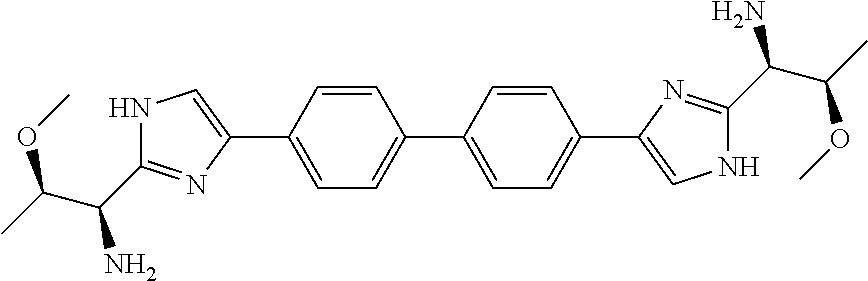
C1=CC(C2=CC=C(C3=CNC(C(C(C)OC)N)=N3)C=C2)=CC=C1C1=CNC(C(N)C(OC)C)=N1
